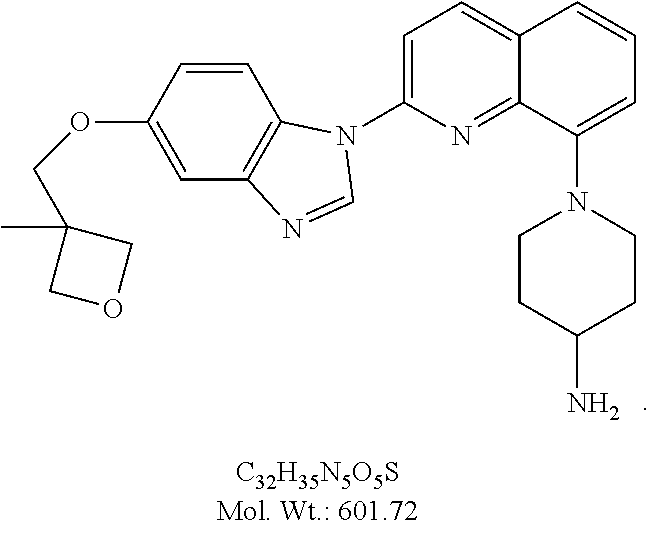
C1=CC2=C(C=C1OCC1(C)COC1)N=CN2C1=CC=C2C(=N1)C(N1CCC(N)CC1)=CC=C2
